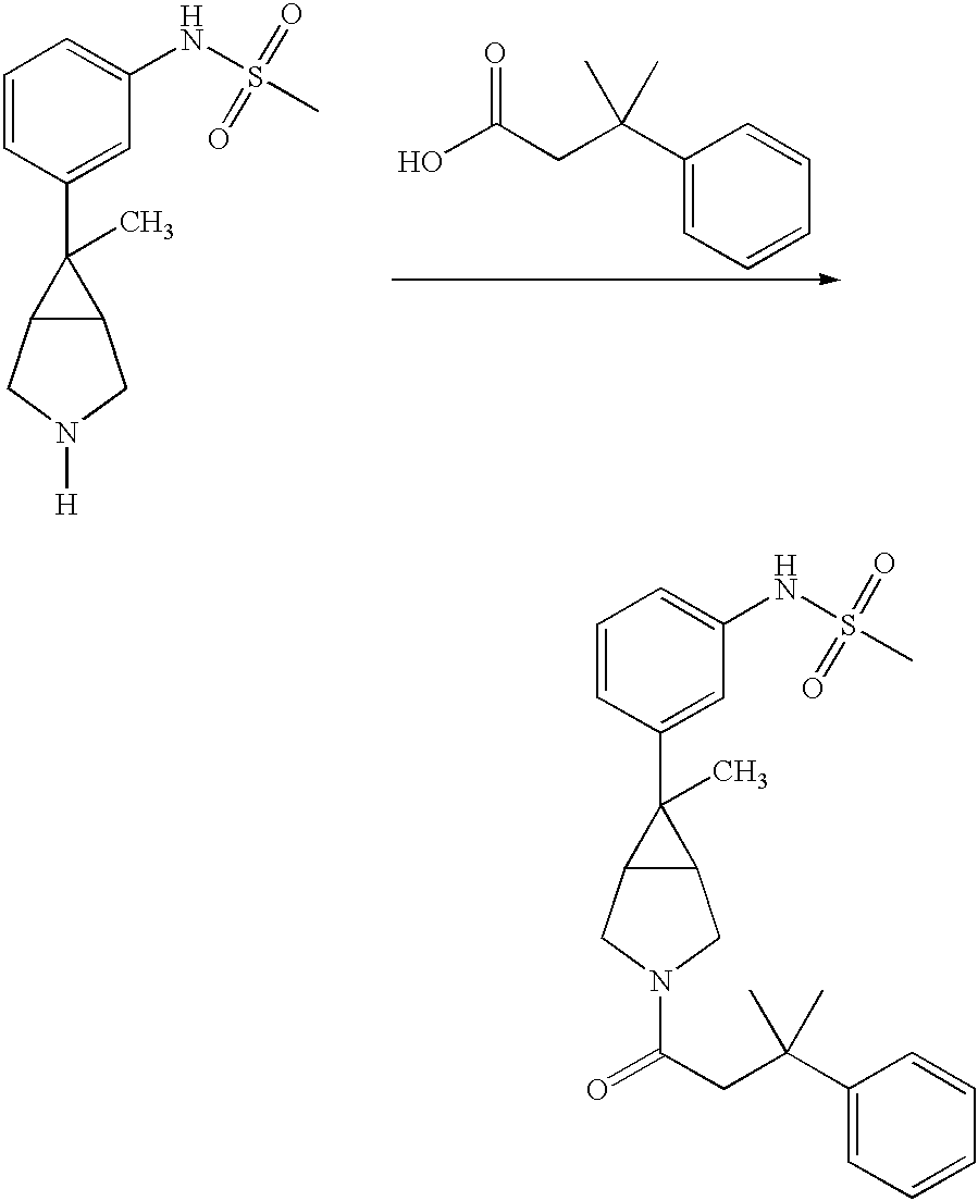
OC(CC(C1=CC=CC=C1)(C)C)=O.C1=CC(C2(C)C3C2CN([H])C3)=CC(NS(=O)(C)=O)=C1.C1=CC(C2(C)C3C2CN(C(=O)CC(C2=CC=CC=C2)(C)C)C3)=CC(NS(=O)(C)=O)=C1
